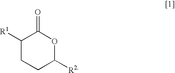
C1([R1])CCC([R2])OC1=O
